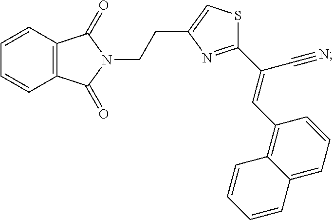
C12=C(C=CC=C1)C(=O)N(CCC1=CSC(C(=CC3=C4C(=CC=C3)C=CC=C4)C#N)=N1)C2=O
